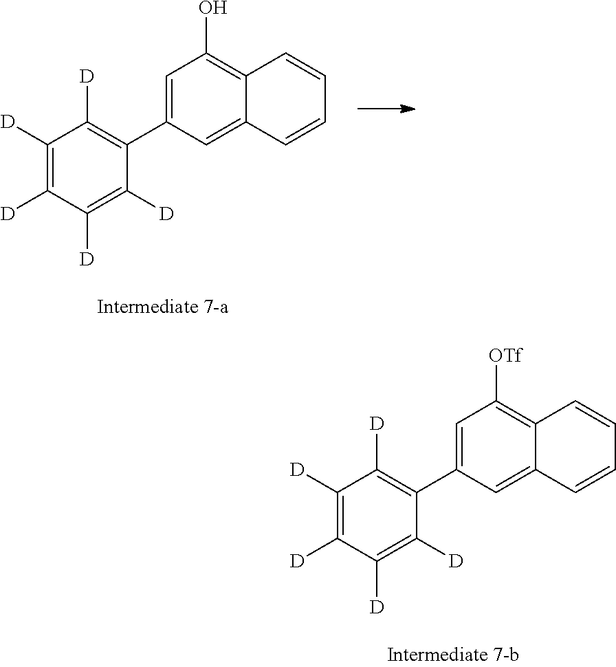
C1=C(C2=C([D])C([D])=C([D])C([D])=C2[D])C=C2C(=C1[OTf])C=CC=C2.C1=C(C2=C([D])C([D])=C([D])C([D])=C2[D])C=C2C(=C1O)C=CC=C2
